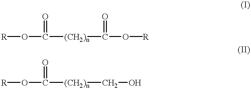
[R]OC([(CH2)n]C(O[R])=O)=O.[R]OC([(CH2)n]CO)=O
